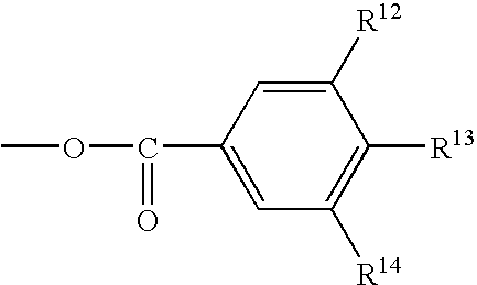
C1(C(=O)OC)=CC([R14])=C([R13])C([R12])=C1
